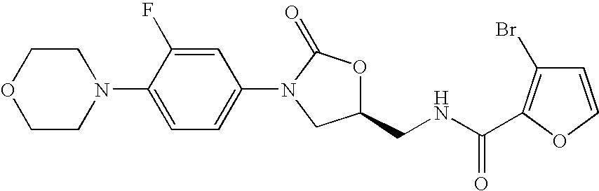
C1COCCN1C1=CC=C(N2CC(CNC(=O)C3=C(Br)C=CO3)OC2=O)C=C1F
